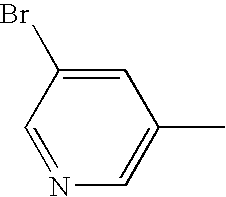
C1=NC=C(C)C=C1Br
